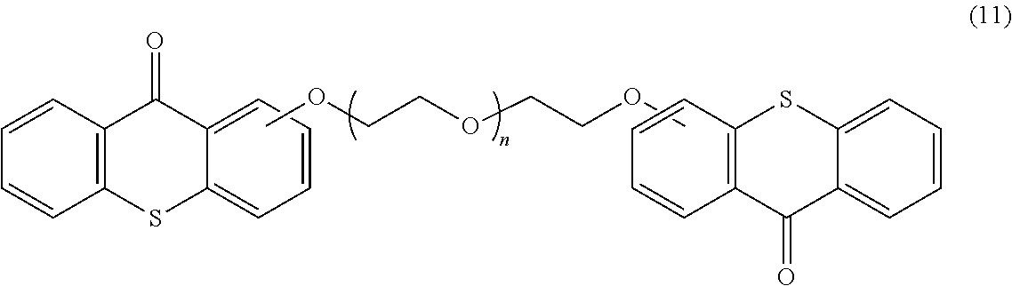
C1=CC2=C(C=C1)SC1=CC=CC=C1C2=O.COCCOCCOC.C1=CC2=C(SC3=CC=CC=C3C2=O)C=C1
